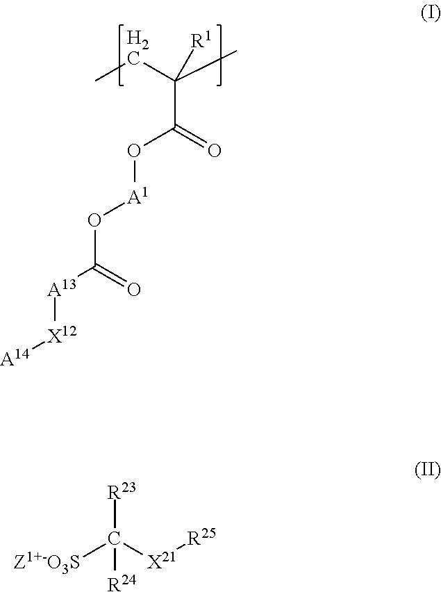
C(C(=O)O[A1]OC([A13][X12][A14])=O)(C)(CC)[R1].[Z1+-O3S]C([X21][R25])([R23])[R24]
